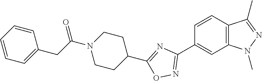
C1=CC2=C(C=C1C1=NOC(C3CCN(C(CC4=CC=CC=C4)=O)CC3)=N1)N(C)N=C2C
